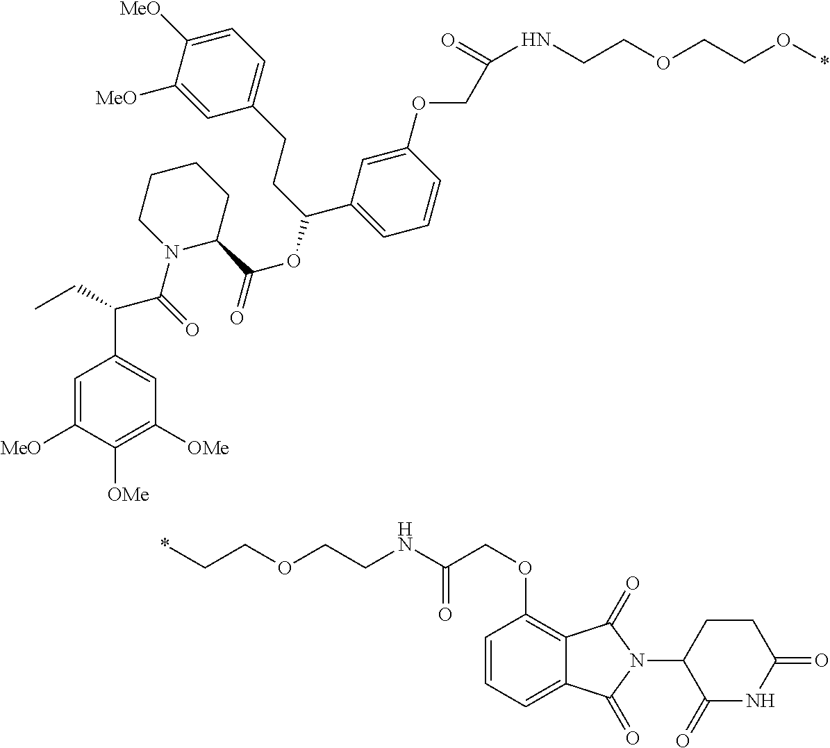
N(C(COC1=C2C(=CC=C1)C(=O)N(C1CCC(=O)NC1=O)C2=O)=O)CCOCC*.N(C(=O)COC1=CC(C(CCC2=CC=C([MeO])C([MeO])=C2)OC(C2CCCCN2C(=O)C(C2=CC([OMe])=C([OMe])C([MeO])=C2)CC)=O)=CC=C1)CCOCCO*
